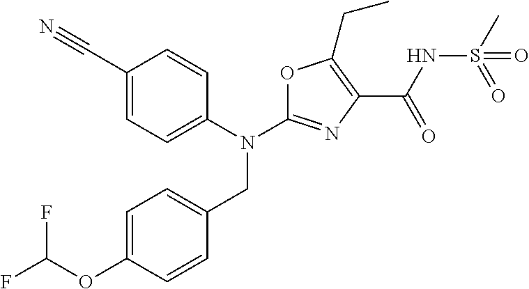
N(C1=NC(C(NS(C)(=O)=O)=O)=C(CC)O1)(CC1=CC=C(OC(F)F)C=C1)C1=CC=C(C#N)C=C1
